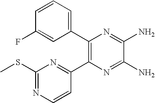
C1(C2=C(C3=NC(SC)=NC=C3)N=C(N)C(N)=N2)=CC=CC(F)=C1
